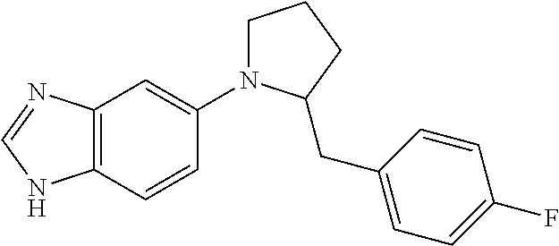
C1N(C2=CC3=C(C=C2)NC=N3)C(CC2=CC=C(F)C=C2)CC1
